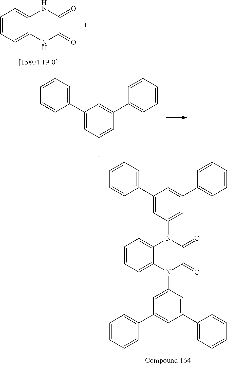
C1=CC=C2C(=C1)NC(=O)C(=O)N2.C1(C2=CC=CC=C2)=CC(I)=CC(C2=CC=CC=C2)=C1.C1(C2=CC=CC=C2)=CC(N2C3=CC=CC=C3N(C3=CC(C4=CC=CC=C4)=CC(C4=CC=CC=C4)=C3)C(=O)C2=O)=CC(C2=CC=CC=C2)=C1
